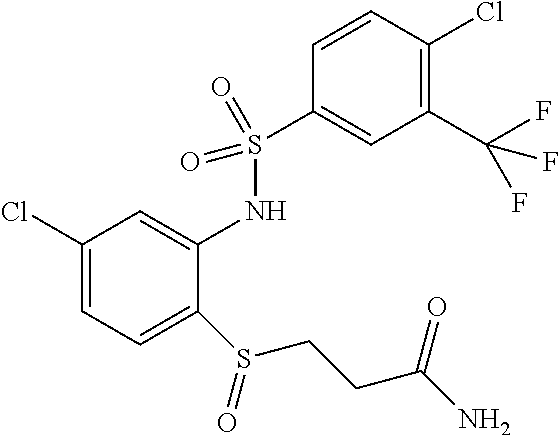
C1(Cl)=CC=C(S(CCC(N)=O)=O)C(NS(C2=CC(C(F)(F)F)=C(Cl)C=C2)(=O)=O)=C1
